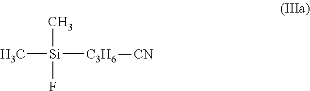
C[Si]([C3H6][CN])(C)F
